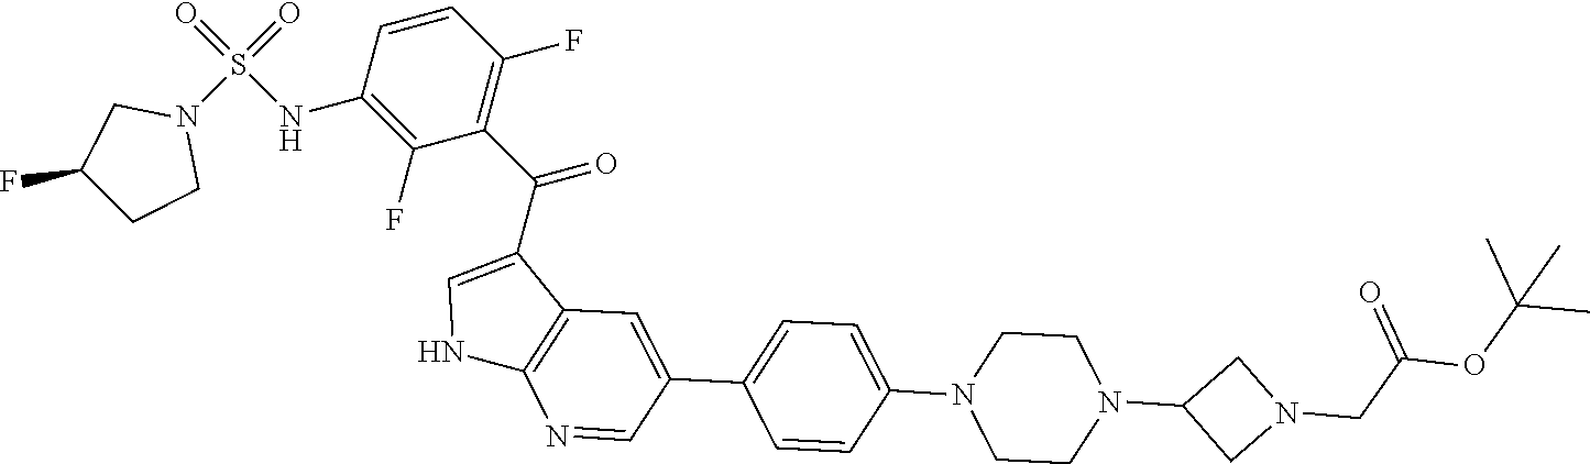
C1(F)=C(NS(=O)(N2CC(F)CC2)=O)C=CC(F)=C1C(C1=CNC2=C1C=C(C1=CC=C(N3CCN(C4CN(CC(OC(C)(C)C)=O)C4)CC3)C=C1)C=N2)=O
